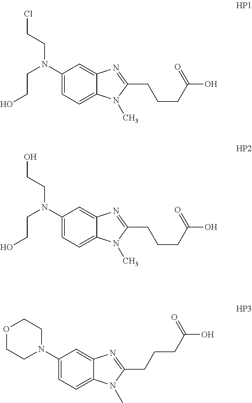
C1(N(CCO)CCCl)=CC=C2C(=C1)N=C(CCCC(O)=O)N2C.C1(N(CCO)CCO)=CC=C2C(=C1)N=C(CCCC(O)=O)N2C.C1(N2CCOCC2)=CC=C2C(=C1)N=C(CCCC(O)=O)N2C
